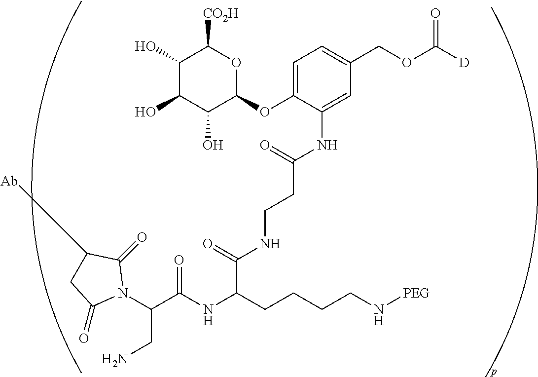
C1=C(OC2OC([CO2H])C(O)C(O)C2O)C(NC(=O)CCNC(=O)C(NC(C(N2C(=O)C([Ab])CC2=O)CN)=O)CCCCN[PEG])=CC(COC([D])=O)=C1
